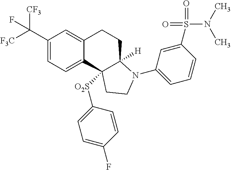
C1(C([F3C])([CF3])F)=CC=C2C(=C1)CCC1([H])N(C3=CC=CC(S(=O)(=O)N(C)C)=C3)CCC21[O2S]C1=CC=C(F)C=C1
